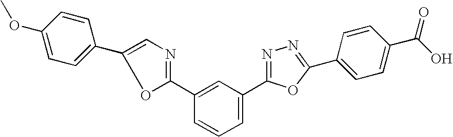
C1=C(C2=CN=C(C3=CC(C4=NN=C(C5=CC=C(C(O)=O)C=C5)O4)=CC=C3)O2)C=CC(OC)=C1
